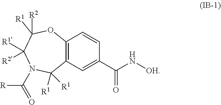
C12=C(C=C(C(N[OH])=O)C=C1)C([R1])([R1])N(C([R])=O)C([R1])([R2])C([R1])([R2])O2
